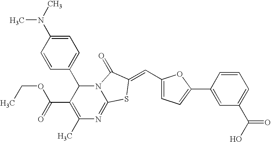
C1(C)=C(C(=O)OCC)C(C2=CC=C(N(C)C)C=C2)N2C(=N1)SC(=CC1=CC=C(C3=CC(C(O)=O)=CC=C3)O1)C2=O
